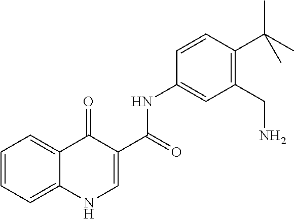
C1=CC=C2C(=C1)C(=O)C(C(=O)NC1=CC(CN)=C(C(C)(C)C)C=C1)=CN2
